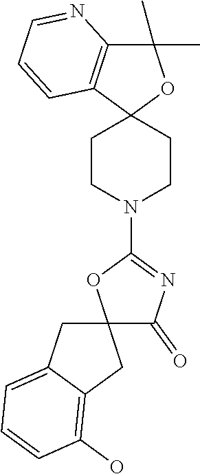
C12(CCN(C3=NC(=O)C4(O3)CC3=CC=CC(O)=C3C4)CC1)OC(C)(C)C1=C2C=CC=N1
